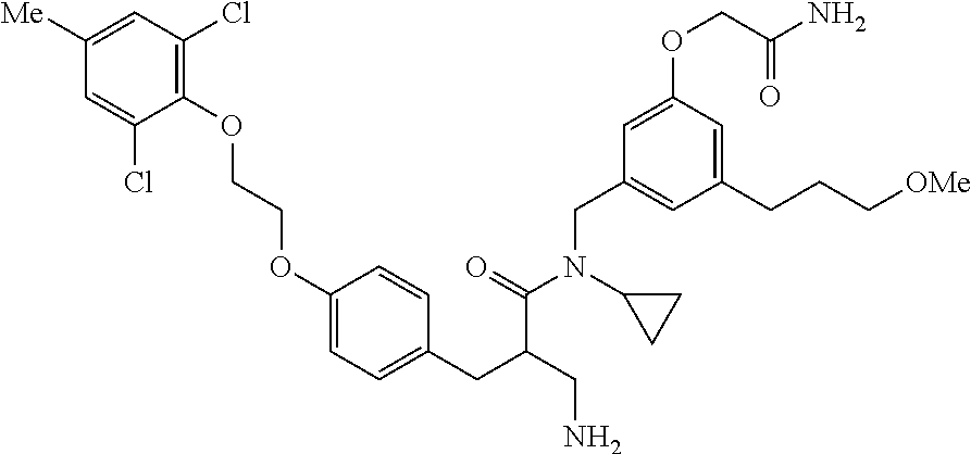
C1=C([Me])C=C(Cl)C(OCCOC2=CC=C(CC(CN)C(=O)N(CC3=CC(CCC[OMe])=CC(OCC(N)=O)=C3)C3CC3)C=C2)=C1Cl
